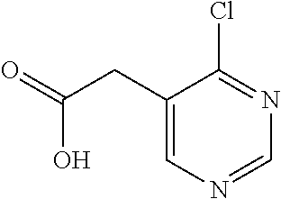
C1(CC(=O)O)=CN=CN=C1Cl
